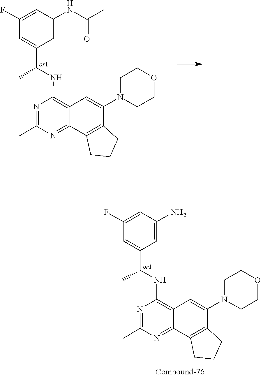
O1CCN(C2=CC3=C(NC(C4=CC(F)=CC(NC(=O)C)=C4)C)N=C(C)N=C3C3=C2CCC3)CC1.N1=C(C)N=C2C3=C(C(N4CCOCC4)=CC2=C1NC(C1=CC(F)=CC(N)=C1)C)CCC3
